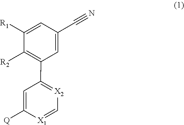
[X2]1=C(C2=C([R2])C([R1])=CC(C#N)=C2)C=C([Q])[X1]=C1
